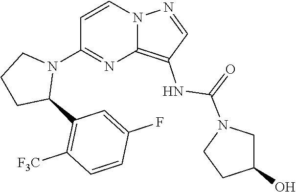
C12=C(NC(=O)N3CC(O)CC3)C=NN1C=CC(N1CCCC1C1=C([F3C])C=CC(F)=C1)=N2
